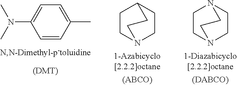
C1=CC(C)=CC=C1N(C)C.[(DMT)].C1CN2CCC1CC2.C1CN2CCN1CC2
